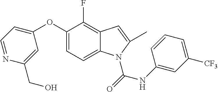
C1(OC2=CC=NC(CO)=C2)=CC=C2C(=C1F)C=C(C)N2C(=O)NC1=CC([CF3])=CC=C1
